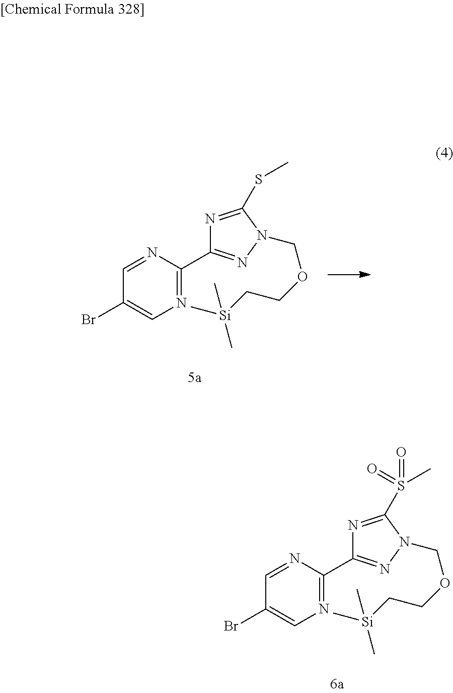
N1=C(C2=NN(COCC[Si](C)(C)C)C(SC)=N2)N=CC(Br)=C1.N1=C(C2=NN(COCC[Si](C)(C)C)C(S(C)(=O)=O)=N2)N=CC(Br)=C1
